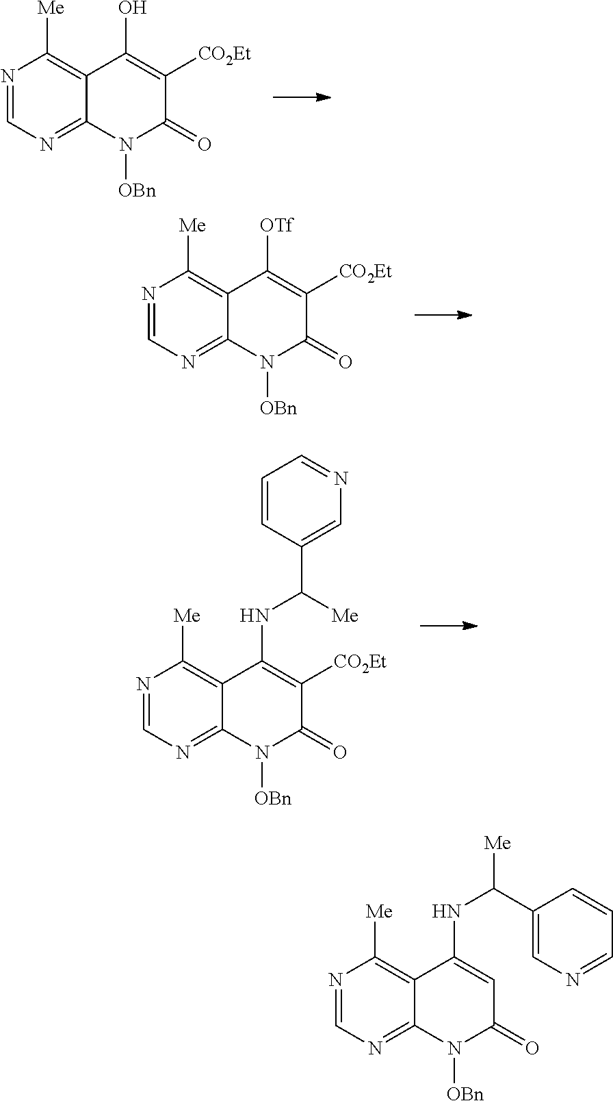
N1=CN=C2C(=C1[Me])C(O)=C([CO2Et])C(=O)N2[OBn].N1=CN=C2C(=C1[Me])C([OTf])=C([CO2Et])C(=O)N2[OBn].N1=CN=C2C(=C1[Me])C(NC(C1=CN=CC=C1)[Me])=C([CO2Et])C(=O)N2[OBn].N1=CN=C2C(=C1[Me])C(NC(C1=CN=CC=C1)[Me])=CC(=O)N2[OBn]
